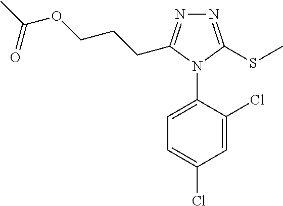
N1=C(SC)N(C2=CC=C(Cl)C=C2Cl)C(CCCOC(C)=O)=N1
